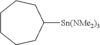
C1([Sn(NMe2)3])CCCCCC1
